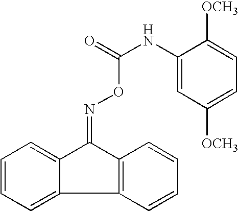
C1=CC=C2C3=C(C(=NOC(NC4=CC([OCH3])=CC=C4[OCH3])=O)C2=C1)C=CC=C3
